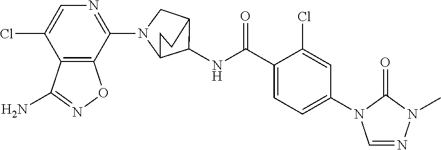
C1(N2CC3C(NC(C4=CC=C(N5C=NN(C)C5=O)C=C4Cl)=O)C2CC3)=NC=C(Cl)C2=C1ON=C2N
